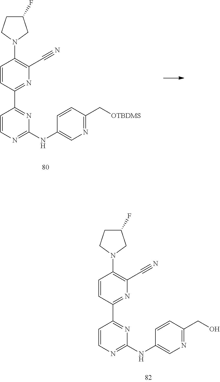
C1=CC(C2=NC(NC3=CN=C(C[OTBDMS])C=C3)=NC=C2)=NC(C#N)=C1N1CC(F)CC1.C1=CC(C2=NC(NC3=CN=C(CO)C=C3)=NC=C2)=NC(C#N)=C1N1CC(F)CC1
